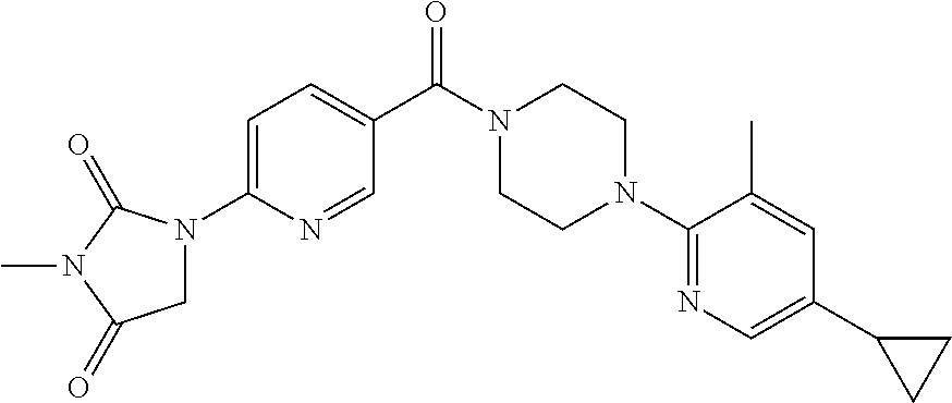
C1=C(N2CC(=O)N(C)C2=O)N=CC(C(N2CCN(C3=NC=C(C4CC4)C=C3C)CC2)=O)=C1
